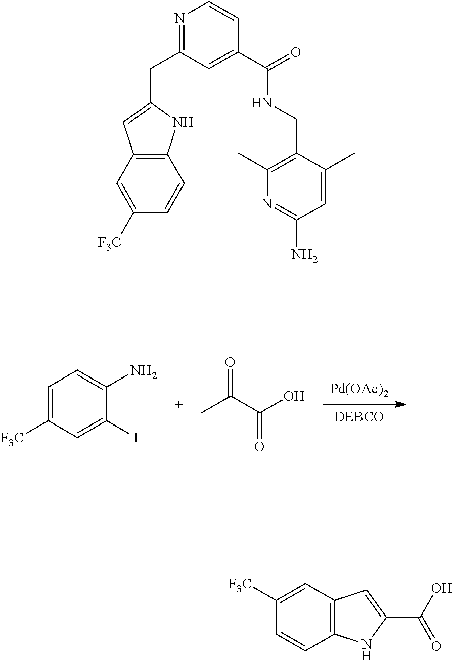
[Pd(OAc)2].[DEBCO].C1=C([F3C])C=C(I)C(N)=C1.CC(=O)C(=O)O.C1(CC2=NC=CC(C(=O)NCC3=C(C)N=C(N)C=C3C)=C2)=CC2=C(N1)C=CC([F3C])=C2.C1=CC2=C(C=C1[F3C])C=C(C(=O)O)N2
